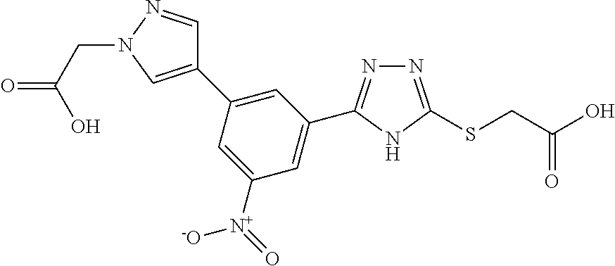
N1=C(C2=CC([N+](=O)[-O])=CC(C3=CN(CC(=O)O)N=C3)=C2)NC(SCC(O)=O)=N1
